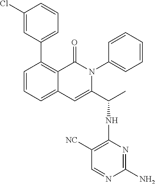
C1(C2=CC=CC(Cl)=C2)=C2C(=CC=C1)C=C(C(C)NC1=C([NC])C=NC(N)=N1)N(C1=CC=CC=C1)C2=O
